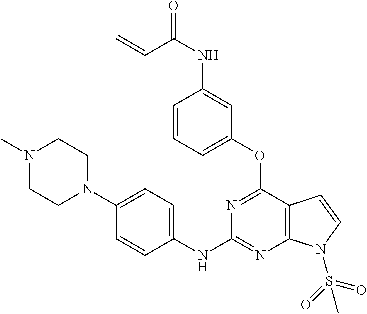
C1(NC2=NC3=C(C(OC4=CC=CC(NC(C=C)=O)=C4)=N2)C=CN3S(=O)(=O)C)=CC=C(N2CCN(C)CC2)C=C1
